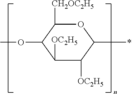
O1C([CH2OC2H5])C(OC)C([OC2H5])C([OC2H5])C1*
